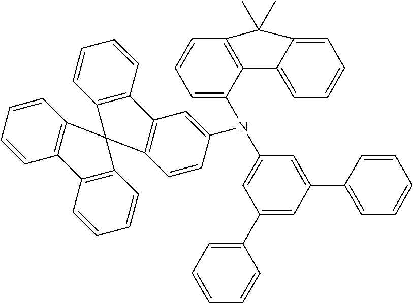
C12=C(C=CC=C1)C1=C(C23C2=C(C=CC=C2)C2=C3C=CC(N(C3=CC(C4=CC=CC=C4)=CC(C4=CC=CC=C4)=C3)C3=CC=CC4=C3C3=CC=CC=C3C4(C)C)=C2)C=CC=C1
